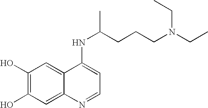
C1(O)=C(O)C=C2C(=C1)C(NC(CCCN(CC)CC)C)=CC=N2
